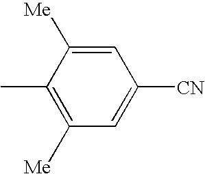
CC1=C([Me])C=C([CN])C=C1[Me]
